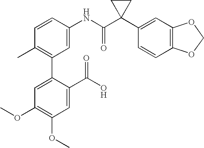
C1=CC(NC(C2(C3=CC4=C(C=C3)OCO4)CC2)=O)=CC(C2=CC(OC)=C(OC)C=C2C(O)=O)=C1C
